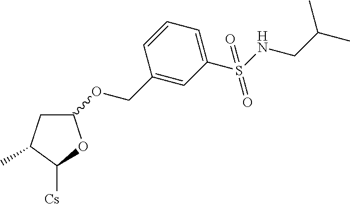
C1C(C)C([Cs])OC1OCC1=CC(S(NCC(C)C)(=O)=O)=CC=C1
